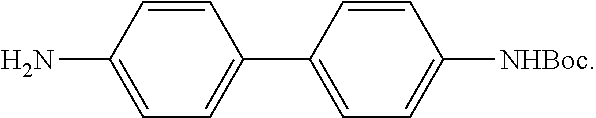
C1(N)=CC=C(C2=CC=C([NHBoc])C=C2)C=C1
